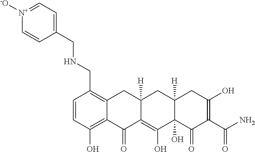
C1=CC(O)=C2C(=C1CNCC1=CC=[N+]([-O])C=C1)CC1([H])C(=C(O)C3(O)C([H])(C1)CC(O)=C(C(N)=O)C3=O)C2=O
